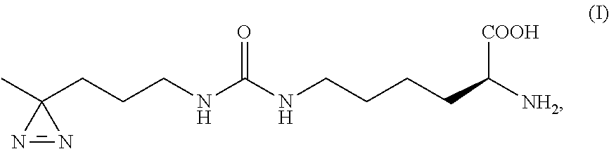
C(CCCC([COOH])[NH2])NC(NCCCC1(C)N=N1)=O
